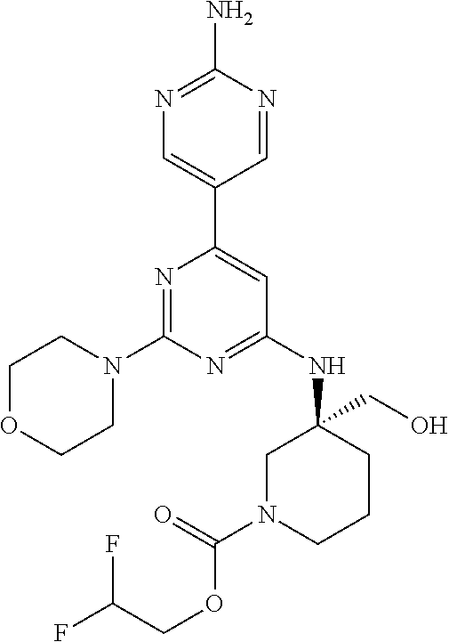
N1=C(N)N=CC(C2=CC(NC3(CO)CN(C(OCC(F)F)=O)CCC3)=NC(N3CCOCC3)=N2)=C1
